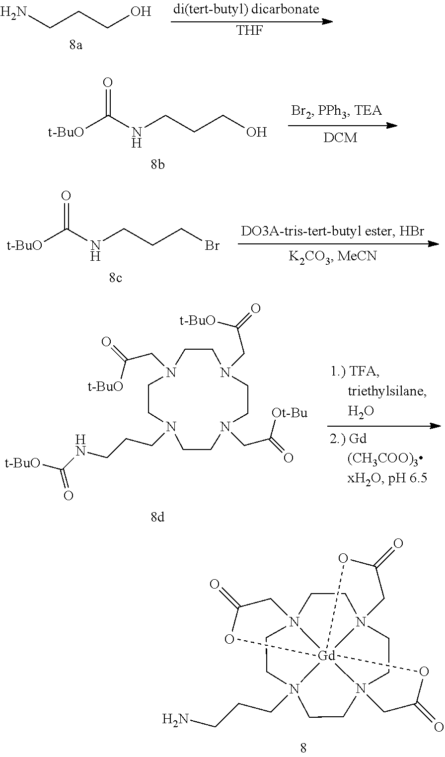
C(CCO)N.[THF].[t-BuO]C(NCCCO)=O.[t-BuO]C(NCCCBr)=O.N12(CCCN)CCN34CCN56CCN7(CC1)CC(=O)O[Gd]2753(OC(=O)C4)OC(=O)C6.N1(CCCNC([t-BuO])=O)CCN(CC(=O)[t-BuO])CCN(CC(=O)[t-BuO])CCN(CC(=O)[Ot-Bu])CC1
